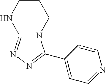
C1=C(C2=NN=C3N2CCCN3)C=CN=C1
